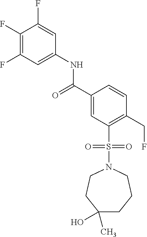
C1(F)=C(F)C=C(NC(C2=CC(S(=O)(=O)N3CCC(C)(O)CCC3)=C(CF)C=C2)=O)C=C1F
